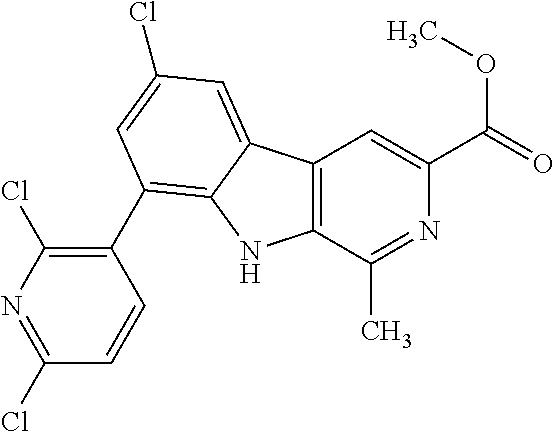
C12=C(C(C)=NC(C(=O)OC)=C1)NC1=C(C3=C(Cl)N=C(Cl)C=C3)C=C(Cl)C=C21
